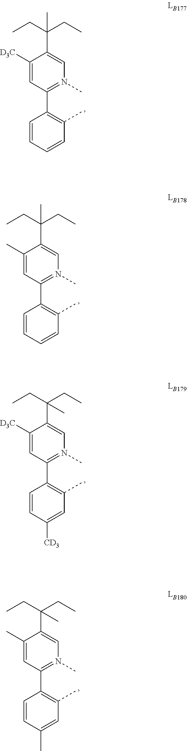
C1(C2=C(C)C=CC=C2)=N(C)C=C(C(CC)(CC)C)C([D3C])=C1.C1(C2=C(C)C=CC=C2)=N(C)C=C(C(CC)(CC)C)C(C)=C1.C1(C2=C(C)C=C([CD3])C=C2)=N(C)C=C(C(CC)(CC)C)C([D3C])=C1.C1(C2=C(C)C=C(C)C=C2)=N(C)C=C(C(CC)(CC)C)C(C)=C1
